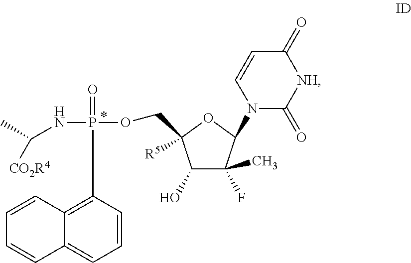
C1(O)C(C)(F)C(N2C(=O)[NH]C(=O)C=C2)OC1([R5])COP(NC([CO2R4])C)(=O)C1=C2C(=CC=C1)C=CC=C2
